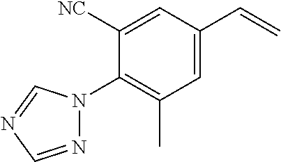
C1=C(C=C)C=C([NC])C(N2N=CN=C2)=C1C
